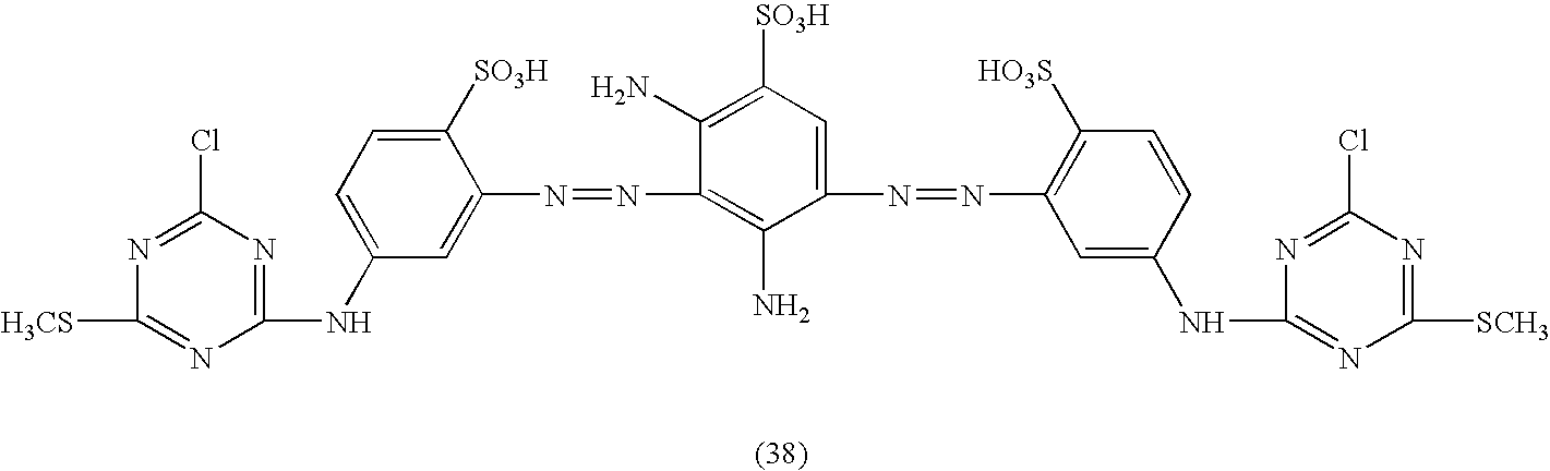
C1(Cl)=NC([H3CS])=NC(NC2=CC=C([SO3H])C(N=NC3=C(N)C(N=NC4=C([HO3S])C=CC(NC5=NC([SCH3])=NC(Cl)=N5)=C4)=CC([SO3H])=C3N)=C2)=N1
